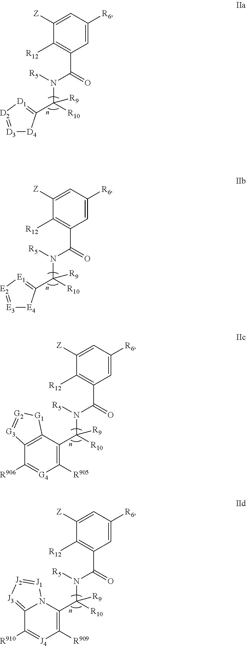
C1=C([Z])C([R12])=C(C(=O)N([R5])C([R10])(C2=[D1][D2]=[D3][D4]2)[R9])C=C1[R6].C1=C([Z])C([R12])=C(C(=O)N([R5])C([R10])(C2=[E1][E2]=[E3][E4]2)[R9])C=C1[R6].C1=C([Z])C([R12])=C(C(=O)N([R5])C([R10])(C2=C([R905])[G4]=C([R906])C3=C2[G1][G2]=[G3]3)[R9])C=C1[R6].C1=C([Z])C([R12])=C(C(=O)N([R5])C([R10])(C2=C([R909])[J4]=C([R910])C3=[J3][J2]=[J1]N23)[R9])C=C1[R6]
